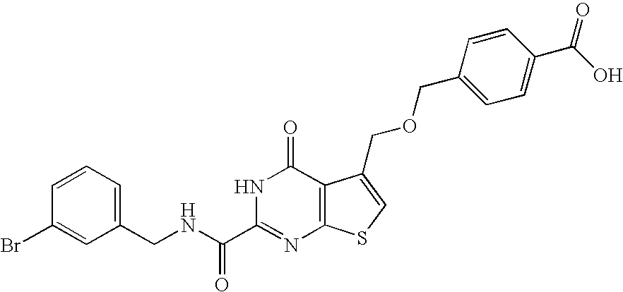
C1(CNC(C2=NC3=C(C(=O)N2)C(COCC2=CC=C(C(O)=O)C=C2)=CS3)=O)=CC=CC(Br)=C1
